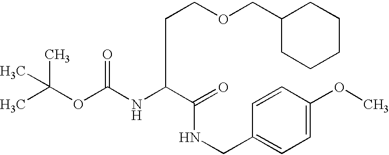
CC(OC(NC(C(NCC1=CC=C(OC)C=C1)=O)CCOCC1CCCCC1)=O)(C)C
